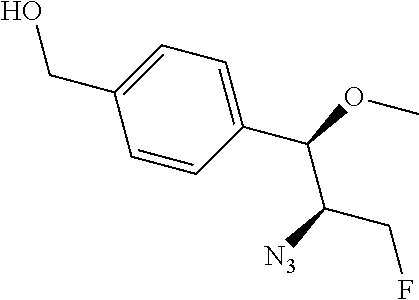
C(C1=CC=C(C(OC)C([N3])CF)C=C1)O
